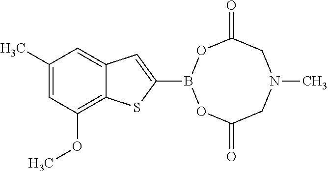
C1(C)=CC(OC)=C2C(=C1)C=C(B1OC(=O)CN(C)CC(=O)O1)S2
